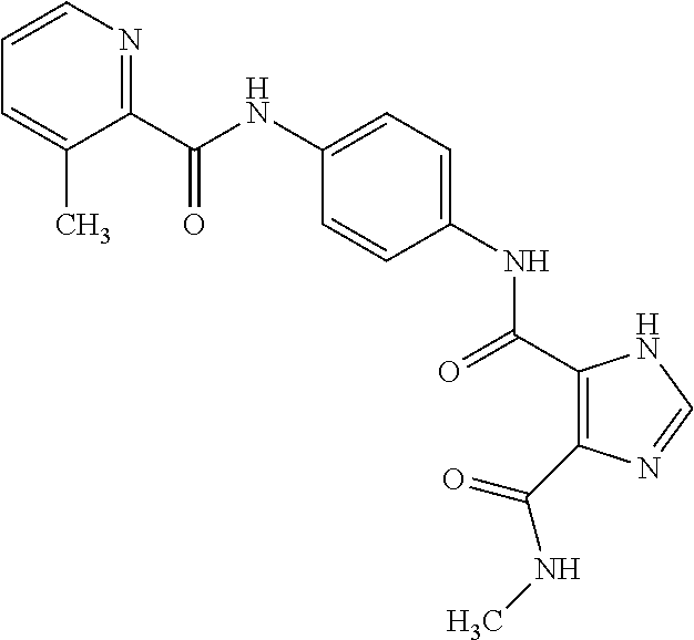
C(NC1=CC=C(NC(=O)C2=C(C(NC)=O)N=CN2)C=C1)(=O)C1=NC=CC=C1C
